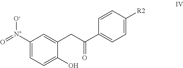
C1([N+](=O)[O-])=CC=C(O)C(CC(C2=CC=C([R2])C=C2)=O)=C1
